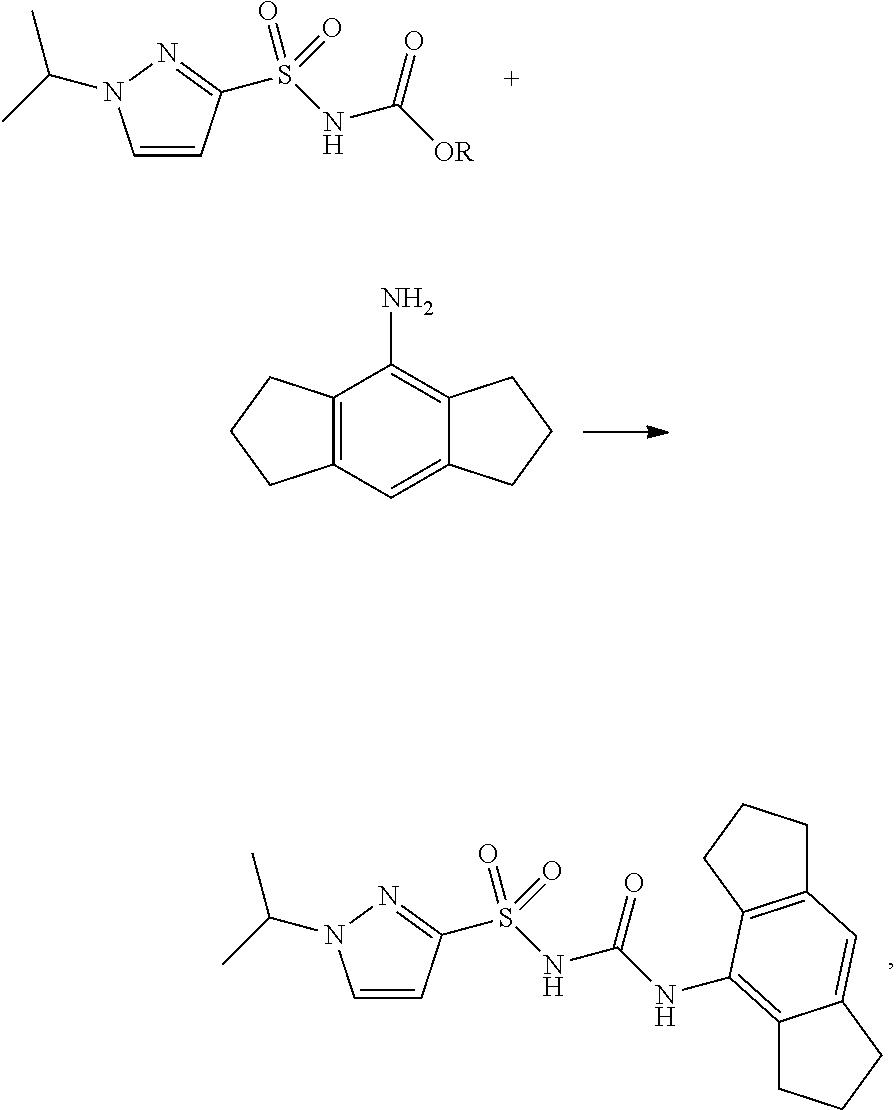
C1=CC(S(NC([OR])=O)(=O)=O)=NN1C(C)C.C12=C(C=C3C(=C1N)CCC3)CCC2.C1=CC(S(NC(NC2=C3CCCC3=CC3=C2CCC3)=O)(=O)=O)=NN1C(C)C
